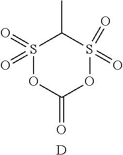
S1(=O)(=O)OC(=O)OS(=O)(=O)C1C.[D]
